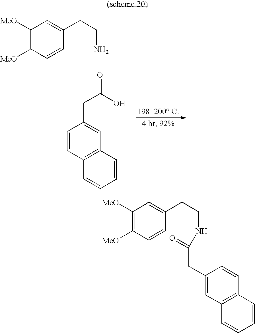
C1([MeO])=C([MeO])C=CC(CCN)=C1.C1=CC2=C(C=C1CC(O)=O)C=CC=C2.C1([MeO])=C([MeO])C=CC(CCNC(=O)CC2=CC3=C(C=C2)C=CC=C3)=C1
